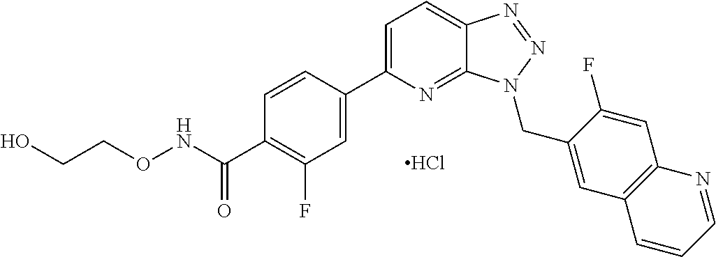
C1=C(C2=CC(F)=C(C(NOCCO)=O)C=C2)N=C2C(=C1)N=NN2CC1=CC2=C(C=C1F)N=CC=C2.Cl
